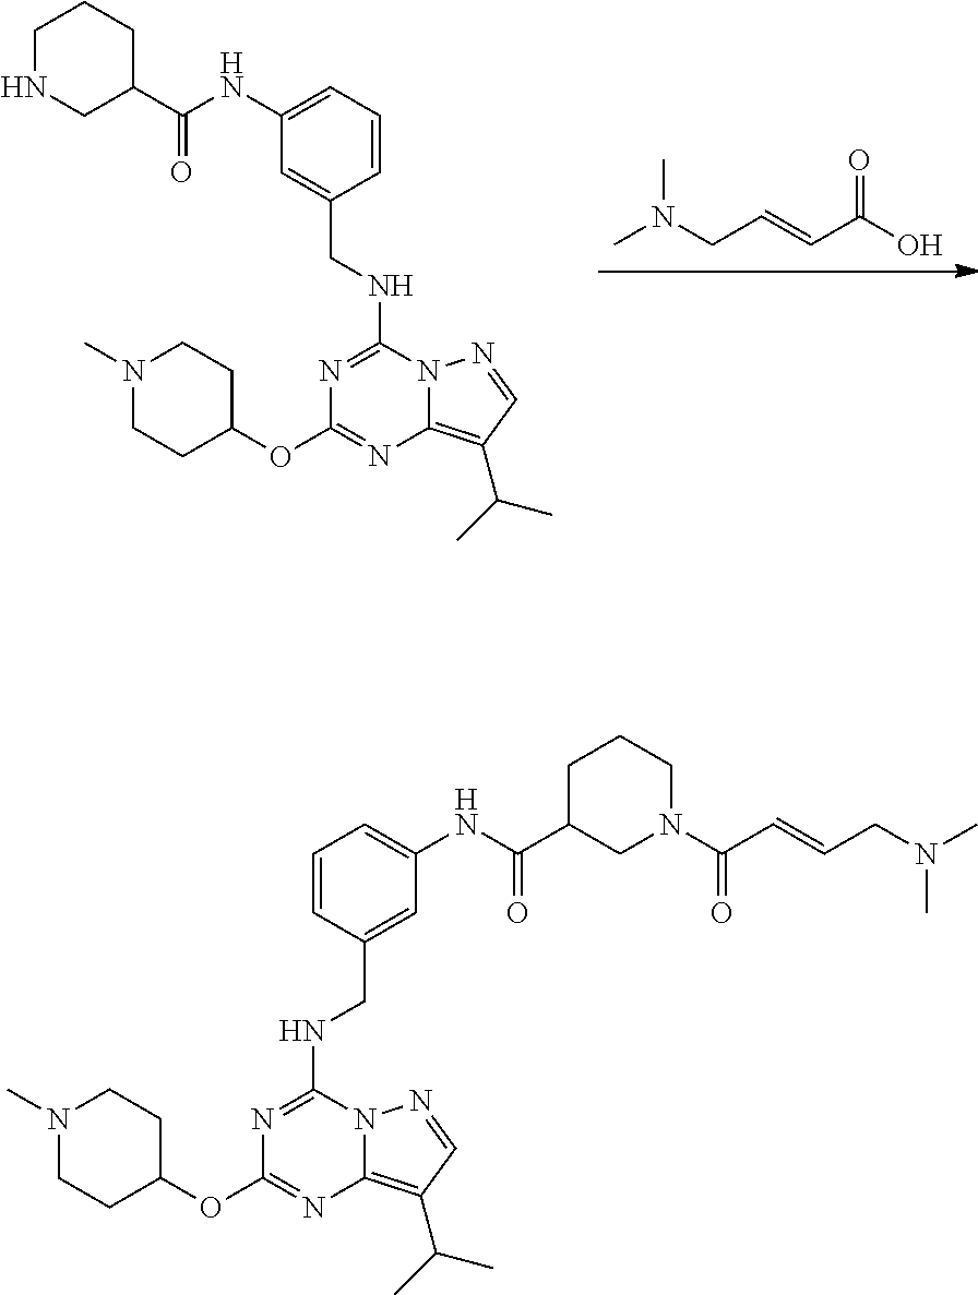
C(=CC(O)=O)CN(C)C.N1=C(NCC2=CC(NC(C3CCCNC3)=O)=CC=C2)N2C(=C(C(C)C)C=N2)N=C1OC1CCN(C)CC1.N1=C(NCC2=CC(NC(=O)C3CN(C(C=CCN(C)C)=O)CCC3)=CC=C2)N2C(=C(C(C)C)C=N2)N=C1OC1CCN(C)CC1
